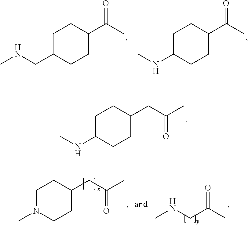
C1C(CNC)CCC(C(C)=O)C1.C1C(NC)CCC(C(C)=O)C1.C1C(NC)CCC(CC(C)=O)C1.C1N(C)CCC(CC(C)=O)C1.O=C(C)CNC
